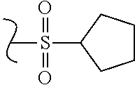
S(C)(C1CCCC1)(=O)=O
